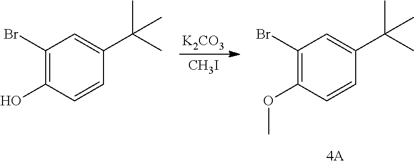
C1=CC(C(C)(C)C)=CC(Br)=C1O.C1=CC(C(C)(C)C)=CC(Br)=C1OC.[K2CO3].[CH3I]
